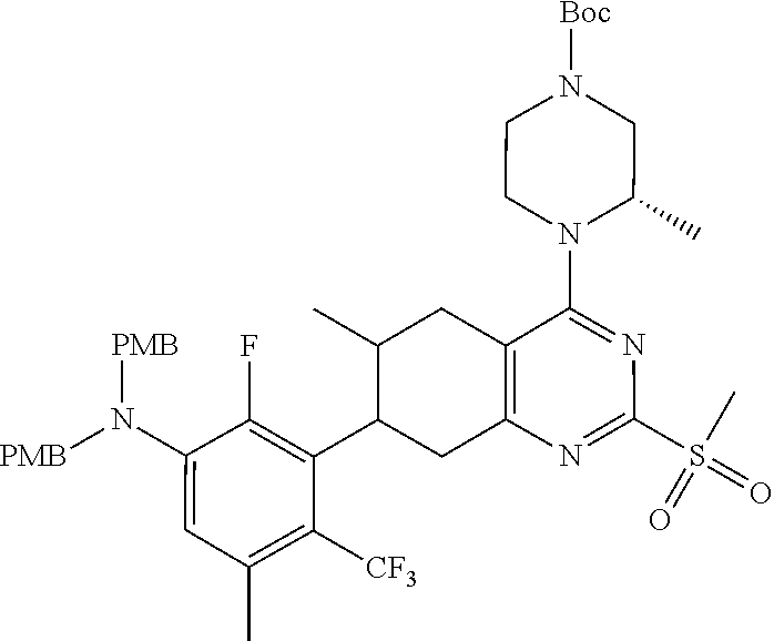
N(C1=CC(C)=C([CF3])C(C2CC3=C(C(N4CCN([Boc])CC4C)=NC(S(=O)(C)=O)=N3)CC2C)=C1F)([PMB])[PMB]
